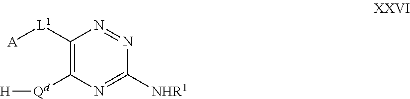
[A][L1]C1=C([Qd][H])N=C([NHR1])N=N1
